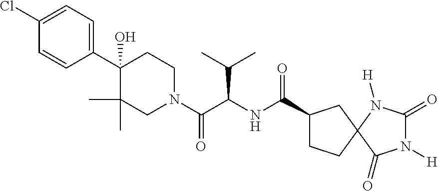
C1(C2(O)C(C)(C)CN(C(C(NC(C3CCC4(C3)C(=O)N([H])C(=O)N4[H])=O)C(C)C)=O)CC2)=CC=C(Cl)C=C1
